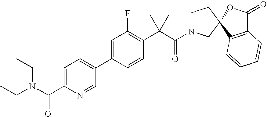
C1(C2=CC=C(C(N(CC)CC)=O)N=C2)=CC(F)=C(C(C)(C)C(=O)N2CCC3(C2)C2=C(C(=O)O3)C=CC=C2)C=C1
